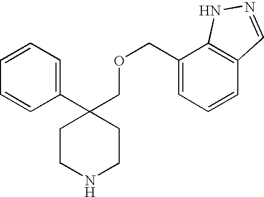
C1=CC=C(C2(COCC3=CC=CC4=C3NN=C4)CCNCC2)C=C1
